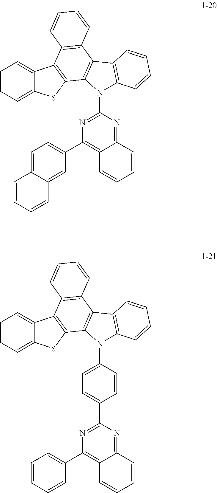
C1=CC=C2C(=C1)C1=C(S2)C2=C(C3=C1C=CC=C3)C1=C(N2C2=NC(C3=CC=C4C(=C3)C=CC=C4)=C3C(=N2)C=CC=C3)C=CC=C1.C1=CC=C2C(=C1)C1=C(S2)C2=C(C3=C1C=CC=C3)C1=C(N2C2=CC=C(C3=NC(C4=CC=CC=C4)=C4C(=N3)C=CC=C4)C=C2)C=CC=C1
